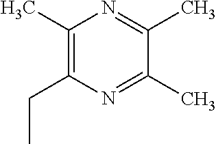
C1(C)=C(CC)N=C(C)C(C)=N1
